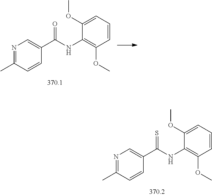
N1=C(C)C=CC(C(NC2=C(OC)C=CC=C2OC)=O)=C1.N1=C(C)C=CC(C(NC2=C(OC)C=CC=C2OC)=S)=C1
